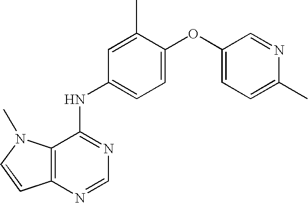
C1=C(OC2=CC=C(NC3=NC=NC4=C3N(C)C=C4)C=C2C)C=NC(C)=C1
